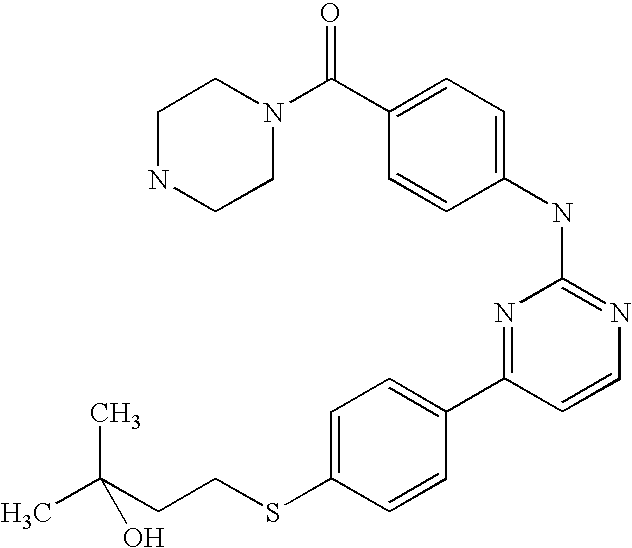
N1CCN(C(C2=CC=C(NC3=NC=CC(C4=CC=C(SCCC(C)(C)O)C=C4)=N3)C=C2)=O)CC1
